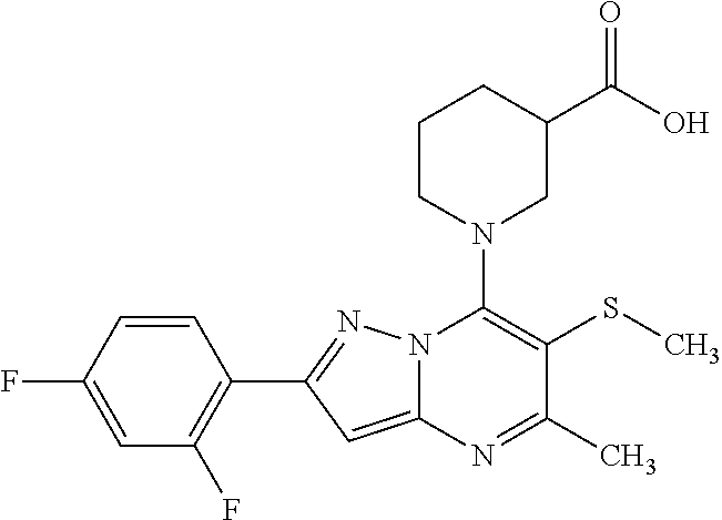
C1=CC(F)=CC(F)=C1C1=NN2C(=C1)N=C(C)C(SC)=C2N1CC(C(O)=O)CCC1
